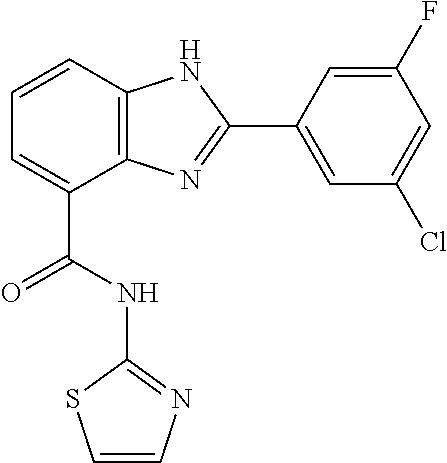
C1=CC2=C(C(C(NC3=NC=CS3)=O)=C1)N=C(C1=CC(Cl)=CC(F)=C1)N2
